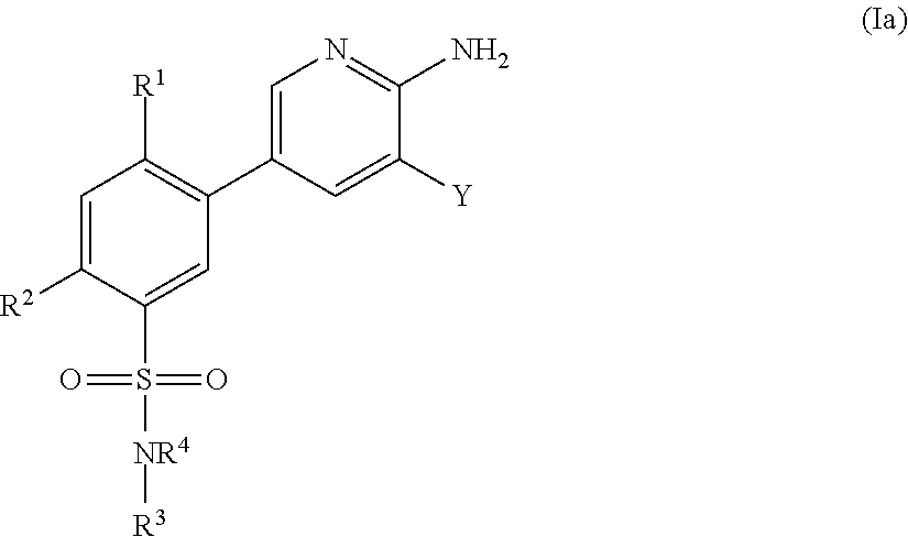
C1=C([R2])C(S([NR4][R3])(=O)=O)=CC(C2=CN=C(N)C([Y])=C2)=C1[R1]
